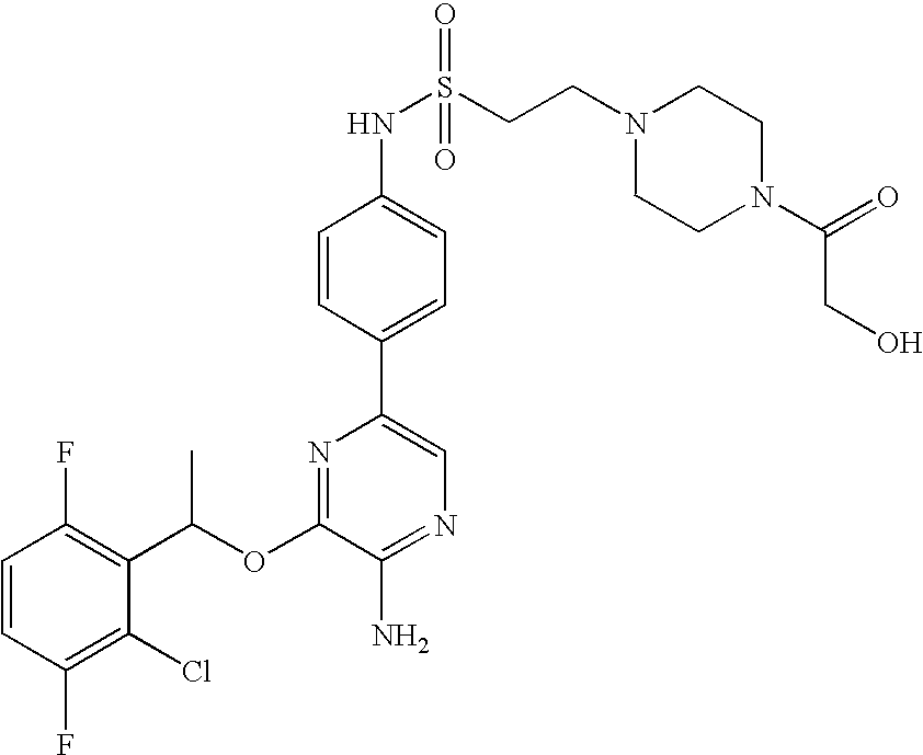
C1=CC(F)=C(Cl)C(C(OC2=NC(C3=CC=C(NS(=O)(=O)CCN4CCN(C(CO)=O)CC4)C=C3)=CN=C2N)C)=C1F
